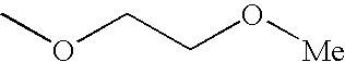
COCCO[Me]
